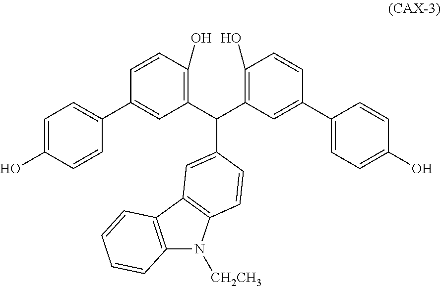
C1(C2=CC(C(C3=C(O)C=CC(C4=CC=C(O)C=C4)=C3)C3=CC4=C(N([CH2CH3])C5=C4C=CC=C5)C=C3)=C(O)C=C2)=CC=C(O)C=C1
